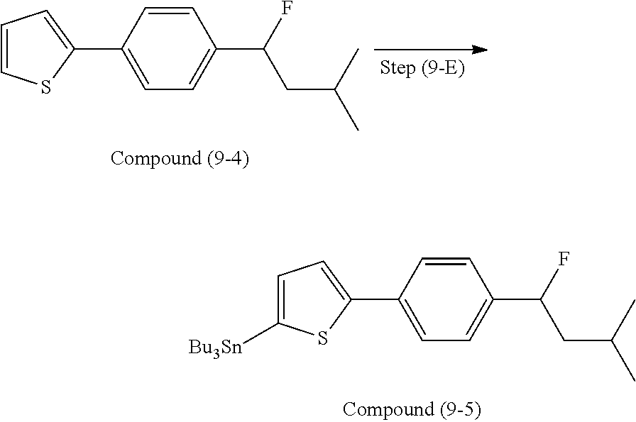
C1=CC(C2=CC=C([Bu3Sn])S2)=CC=C1C(F)CC(C)C.C1=CC(C2=CC=CS2)=CC=C1C(F)CC(C)C
